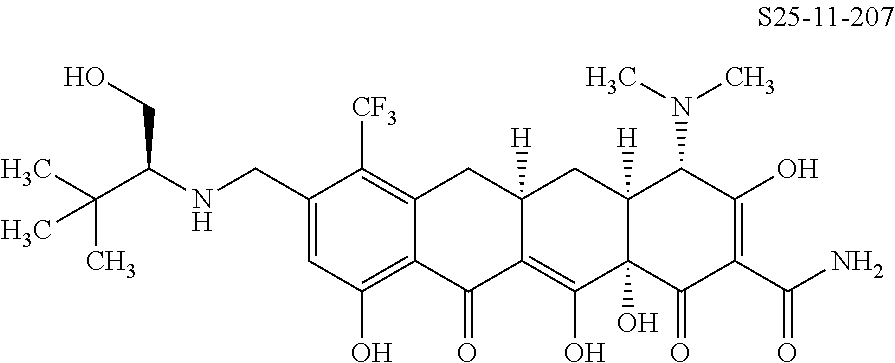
C1=C(CNC(C(C)(C)C)CO)C([CF3])=C2C(=C1O)C(=O)C1=C(O)C3(O)C([H])(CC1([H])C2)C(N(C)C)C(O)=C(C(N)=O)C3=O
